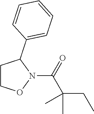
N1(C(=O)C(CC)(C)C)C(C2=CC=CC=C2)CCO1
